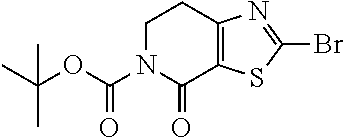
C12=C(N=C(Br)S1)CCN(C(OC(C)(C)C)=O)C2=O
